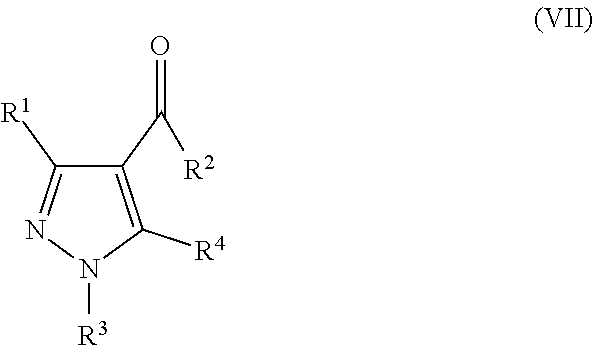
C1(C([R2])=O)=C([R4])N([R3])N=C1[R1]
